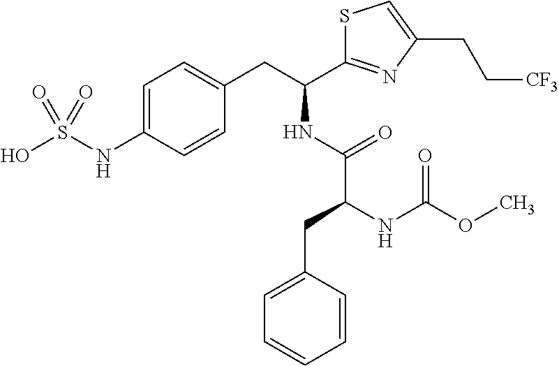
C1=C(NS(O)(=O)=O)C=CC(CC(C2=NC(CC[CF3])=CS2)NC(C(CC2=CC=CC=C2)NC(OC)=O)=O)=C1
